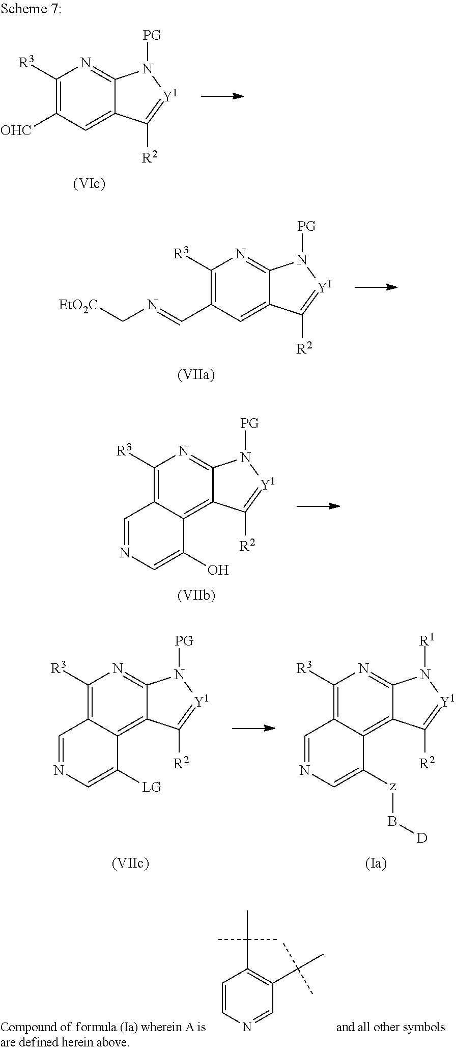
C1=CN=CC(C(C)(C)C)=C1C(C)(C)C.C1([R3])=C([OHC])C=C2C(=N1)N([PG])[Y1]=C2[R2].C1([R3])=C(C=NC[EtO2C])C=C2C(=N1)N([PG])[Y1]=C2[R2].C1([R3])=C2C(=C3C(=N1)N([PG])[Y1]=C3[R2])C(O)=CN=C2.C1([R3])=C2C(=C3C(=N1)N([PG])[Y1]=C3[R2])C([LG])=CN=C2.C1([R3])=C2C(=C3C(=N1)N([R1])[Y1]=C3[R2])C([z]B[D])=CN=C2
